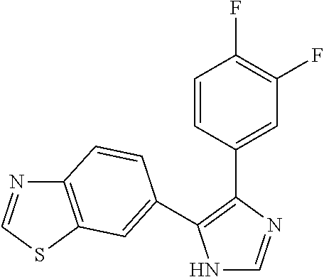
N1C=NC(C2=CC(F)=C(F)C=C2)=C1C1=CC2=C(N=CS2)C=C1
